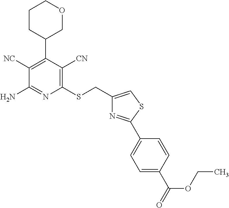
C1(CSC2=C([CN])C(C3COCCC3)=C([NC])C(N)=N2)=CSC(C2=CC=C(C(=O)OCC)C=C2)=N1
